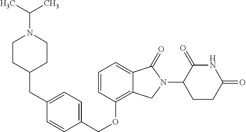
C(OC1=C2C(=CC=C1)C(=O)N(C1C(=O)NC(=O)CC1)C2)C1=CC=C(CC2CCN(C(C)C)CC2)C=C1
